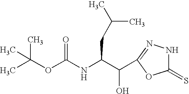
CC(C)(OC(NC(C(O)C1=NNC(=S)O1)CC(C)C)=O)C
